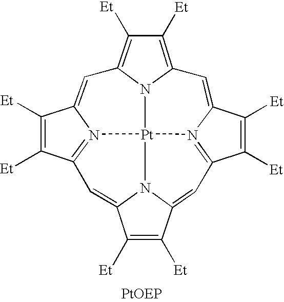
C12=CC3=C([Et])C([Et])=C4N3[Pt]35N1=C(C([Et])=C2[Et])C=C1N3C(=CC2=N5C(=C4)C([Et])=C2[Et])C([Et])=C1[Et]
